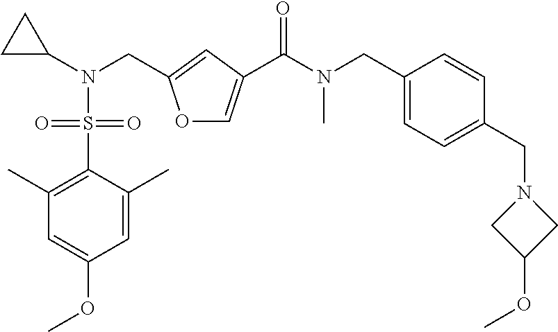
C1=C(OC)C=C(C)C(S(=O)(=O)N(C2CC2)CC2=CC(C(N(CC3=CC=C(CN4CC(OC)C4)C=C3)C)=O)=CO2)=C1C
